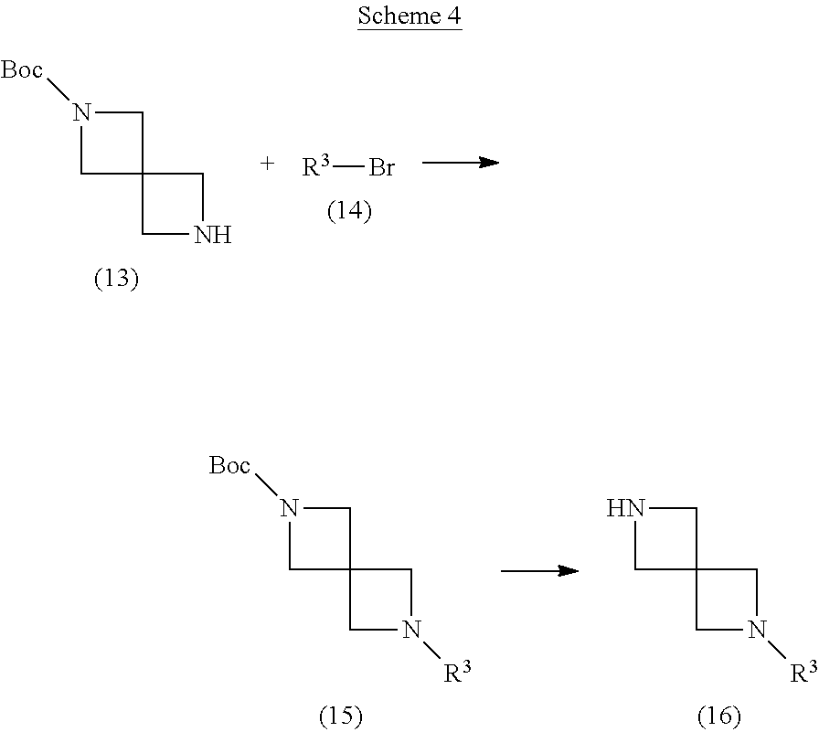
C1N([Boc])CC12CNC2.[R3]Br.C1N([Boc])CC12CN([R3])C2.C1NCC12CN([R3])C2
